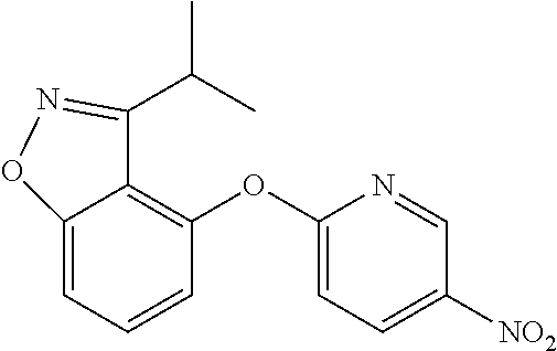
C1=C([NO2])C=NC(OC2=C3C(=CC=C2)ON=C3C(C)C)=C1
